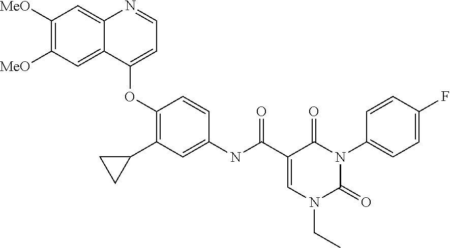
C1([MeO])=C([MeO])C=C2C(=C1)N=CC=C2OC1=C(C2CC2)C=C(NC(C2=CN(CC)C(=O)N(C3=CC=C(F)C=C3)C2=O)=O)C=C1
